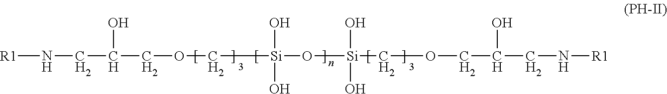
[R1]NCC(COC[Si](O[Si](COCC(CN[R1])O)(O)O)(O)O)O
